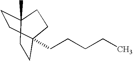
C1CC2(C)CCC1(CCCCC)CC2
